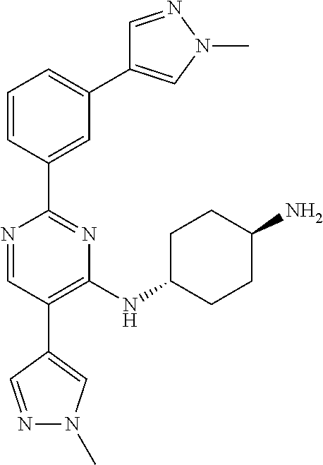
C1=C(C2=NC(NC3CCC(N)CC3)=C(C3=CN(C)N=C3)C=N2)C=CC=C1C1=CN(C)N=C1
